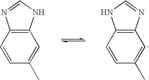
C12=C(C=CC(C)=C1)N=CN2.C12=C(C=CC(C)=C1)NC=N2
